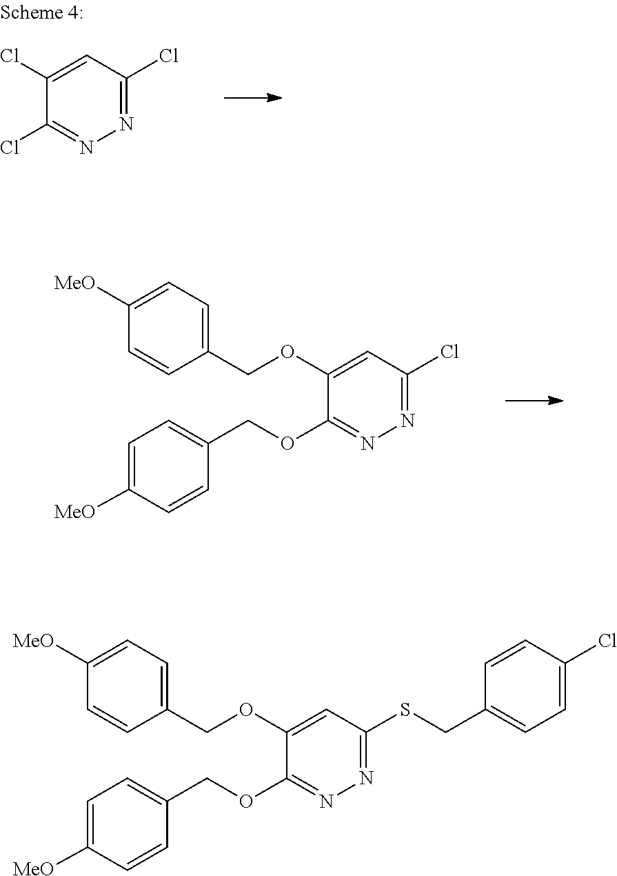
C1(OCC2=CC=C([MeO])C=C2)=CC(Cl)=NN=C1OCC1=CC=C([MeO])C=C1.C1(Cl)=CC(Cl)=NN=C1Cl.C1(OCC2=CC=C([MeO])C=C2)=CC(SCC2=CC=C(Cl)C=C2)=NN=C1OCC1=CC=C([MeO])C=C1
